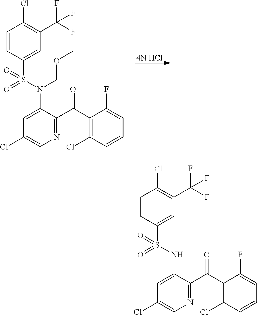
[4N HCl].C1=CC(S(=O)(N(COC)C2=CC(Cl)=CN=C2C(C2=C(Cl)C=CC=C2F)=O)=O)=CC(C(F)(F)F)=C1Cl.C1=CC(S(=O)(NC2=CC(Cl)=CN=C2C(C2=C(Cl)C=CC=C2F)=O)=O)=CC(C(F)(F)F)=C1Cl
